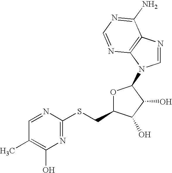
C1(SCC2OC(N3C=NC4=C3N=CN=C4N)C(O)C2O)=NC(O)=C(C)C=N1
